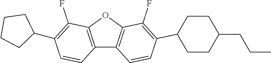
C12=C(OC3=C1C=CC(C1CCC(CCC)CC1)=C3F)C(F)=C(C1CCCC1)C=C2
